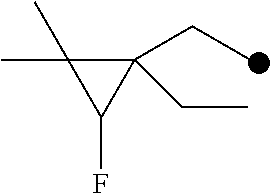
C1(CC)(CC)C(C)(C)C1F
